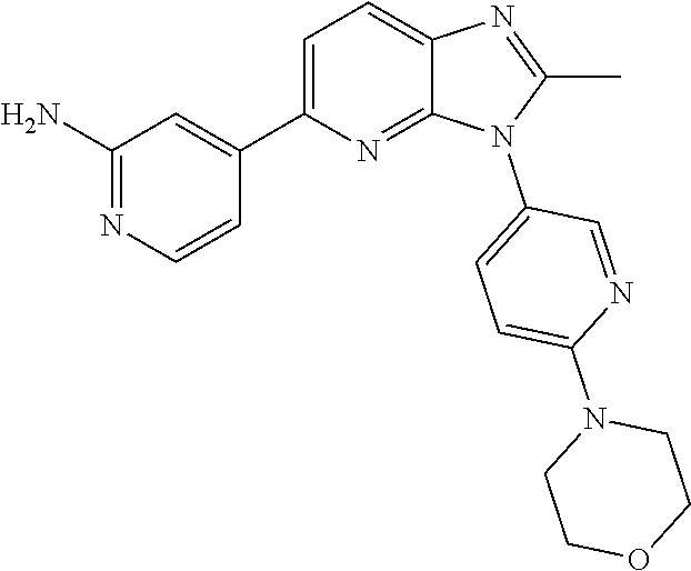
C1(C)=NC2=CC=C(C3=CC(N)=NC=C3)N=C2N1C1=CC=C(N2CCOCC2)N=C1
